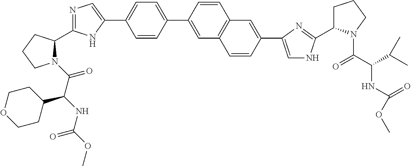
N1(C(C(NC(OC)=O)C2CCOCC2)=O)C(C2=NC=C(C3=CC=C(C4=CC5=C(C=C4)C=C(C4=CNC(C6CCCN6C(C(NC(=O)OC)C(C)C)=O)=N4)C=C5)C=C3)N2)CCC1
